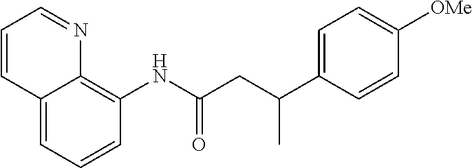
C1=CC=C2C(=C1NC(CC(C1=CC=C([OMe])C=C1)C)=O)N=CC=C2
